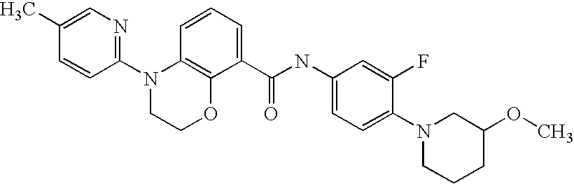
C1(C)=CN=C(N2CCOC3=C2C=CC=C3C(NC2=CC=C(N3CCCC(OC)C3)C(F)=C2)=O)C=C1
